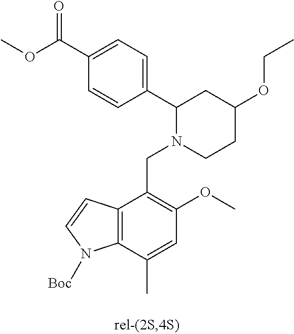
C1(C2N(CC3=C(OC)C=C(C)C4=C3C=CN4[Boc])CCC(OCC)C2)=CC=C(C(OC)=O)C=C1
